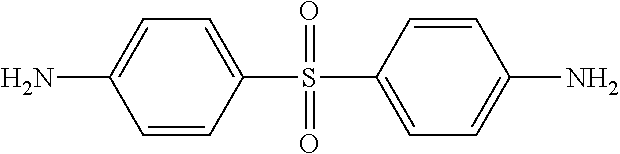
C1=CC(S(C2=CC=C(N)C=C2)(=O)=O)=CC=C1N
